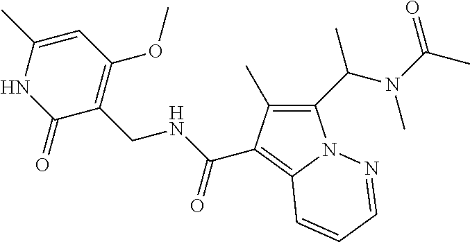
C1(=O)C(CNC(=O)C2=C3N(C(C(N(C(C)=O)C)C)=C2C)N=CC=C3)=C(OC)C=C(C)N1
